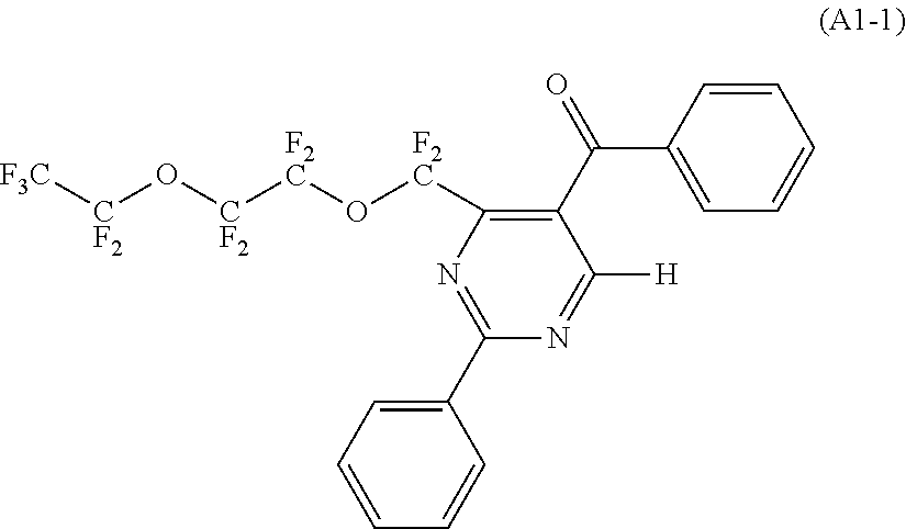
N1=C(C2=CC=CC=C2)N=C([H])C(C(=O)C2=CC=CC=C2)=C1[F2C]O[F2C][CF2]O[CF2][F3C]
